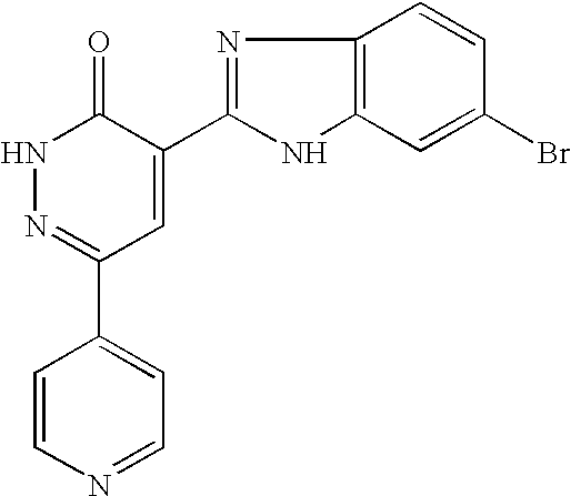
C1=CN=CC=C1C1=NNC(=O)C(C2=NC3=C(N2)C=C(Br)C=C3)=C1
